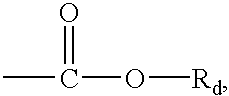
CC(O[Rd])=O
